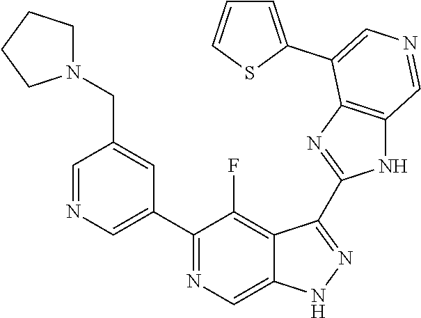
C1(C2=CN=CC(CN3CCCC3)=C2)=NC=C2C(=C1F)C(C1=NC3=C(N1)C=NC=C3C1=CC=CS1)=NN2
